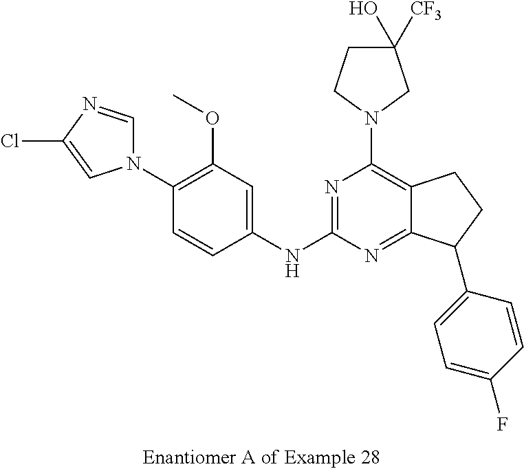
C1(N2C=NC(Cl)=C2)=C(OC)C=C(NC2=NC(N3CC([CF3])(O)CC3)=C3C(=N2)C(C2=CC=C(F)C=C2)CC3)C=C1
